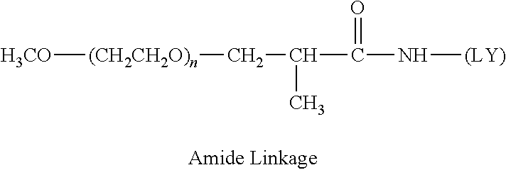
[H3CO][(CH2CH2O)n]CC(C(N[(LY)])=O)C
